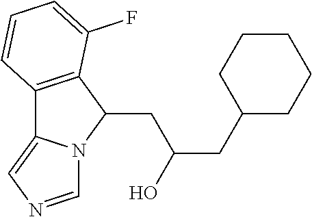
C12=C(C(CC(CC3CCCCC3)O)N3C1=CN=C3)C(F)=CC=C2
